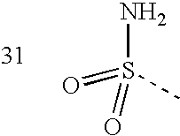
O=S(N)(C)=O
